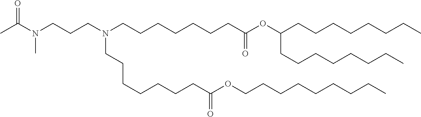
C(CC)CCCCCCOC(CCCCCCCN(CCCCCCCC(OC(CCCCCCCC)CCCCCCCC)=O)CCCN(C)C(=O)C)=O
